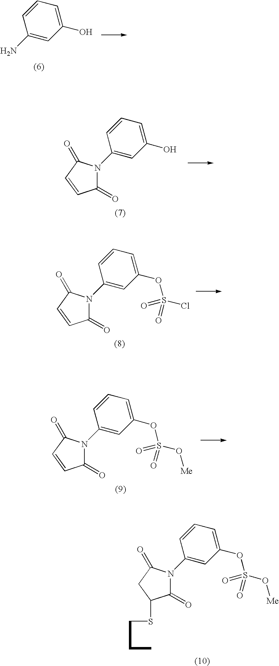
C1=CC(N)=CC(O)=C1.C1=CC(N2C(=O)C=CC2=O)=CC(O)=C1.C1=CC(N2C(=O)C=CC2=O)=CC(OS(=O)(=O)Cl)=C1.C1=CC(N2C(=O)C=CC2=O)=CC(OS(=O)(=O)O[Me])=C1.C1=CC(N2C(=O)C(SC)CC2=O)=CC(OS(=O)(=O)O[Me])=C1
